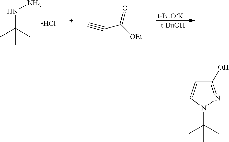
N1(C(C)(C)C)N=C(O)C=C1.N(C(C)(C)C)N.Cl.[t-BuO-K+].[t-BuOH].C#CC([OEt])=O
